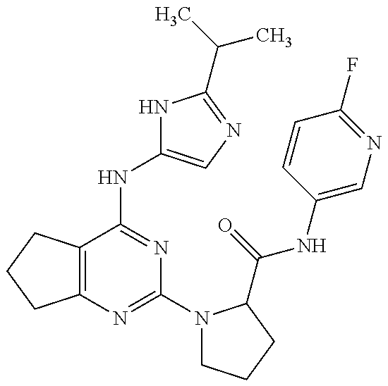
C12=C(C(NC3=CN=C(C(C)C)N3)=NC(N3CCCC3C(=O)NC3=CN=C(F)C=C3)=N1)CCC2
